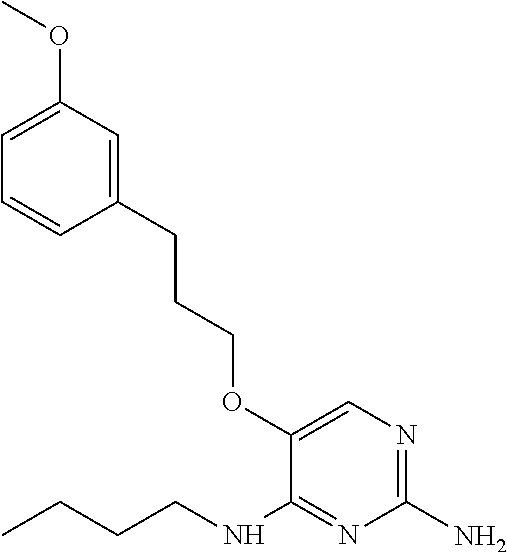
C1(OCCCC2=CC(OC)=CC=C2)=CN=C(N)N=C1NCCCC
